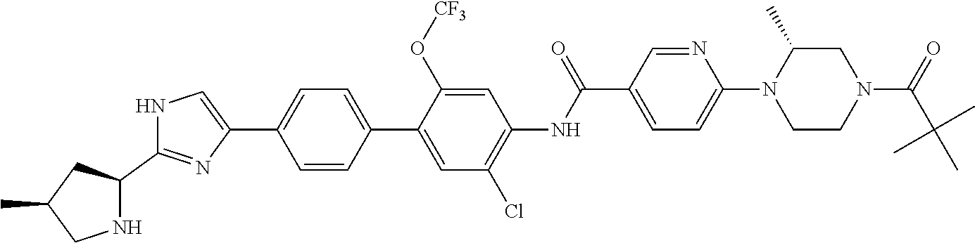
N1C(C2=NC(C3=CC=C(C4=CC(Cl)=C(NC(C5=CC=C(N6CCN(C(C(C)(C)C)=O)CC6C)N=C5)=O)C=C4O[CF3])C=C3)=CN2)CC(C)C1
